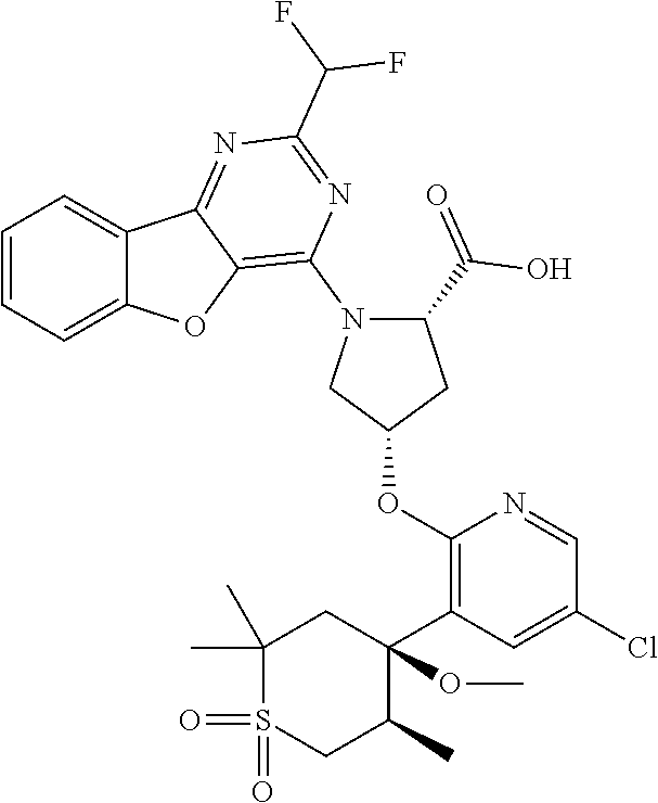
C1=CC=C2C(=C1)C1=NC(C(F)F)=NC(N3CC(OC4=C(C5(OC)CC(C)(C)S(=O)(=O)CC5C)C=C(Cl)C=N4)CC3C(O)=O)=C1O2
